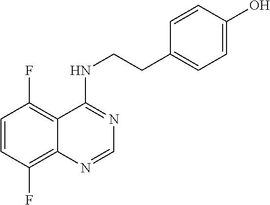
C1=CC(F)=C2C(=C1F)C(NCCC1=CC=C(O)C=C1)=NC=N2
